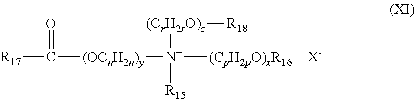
[R17]C(=O)[(OCnH2n)y][N+]([(CrH2rO)z][R18])([(CpH2pO)xR16])[R15].[X-]
